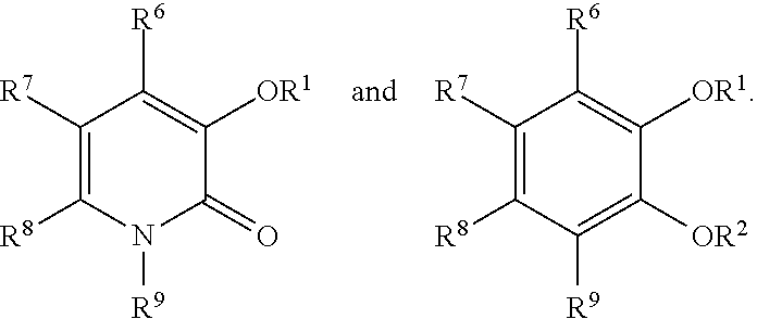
C1([R7])=C([R8])N([R9])C(=O)C([OR1])=C1[R6].C1([R7])=C([R8])C([R9])=C([OR2])C([OR1])=C1[R6]
